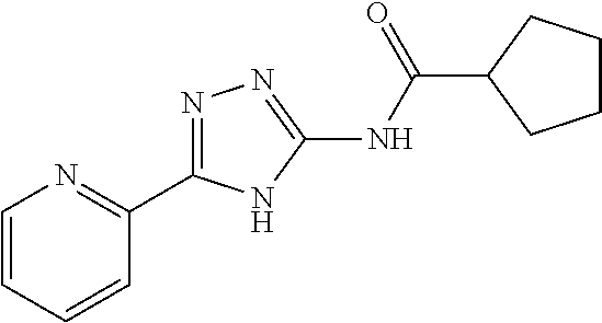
C1=CC=CC(C2=NN=C(NC(C3CCCC3)=O)N2)=N1
